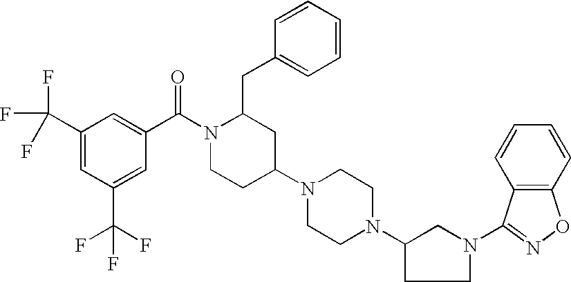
C1(C(F)(F)F)=CC(C(F)(F)F)=CC(C(N2CCC(N3CCN(C4CCN(C5=NOC6=C5C=CC=C6)C4)CC3)CC2CC2=CC=CC=C2)=O)=C1
